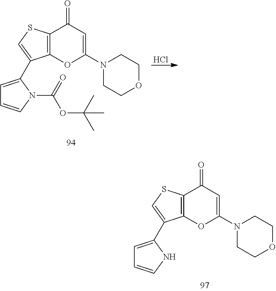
C12=C(SC=C1C1=CC=CN1C(OC(C)(C)C)=O)C(=O)C=C(N1CCOCC1)O2.Cl.C12=C(SC=C1C1=CC=CN1)C(=O)C=C(N1CCOCC1)O2
